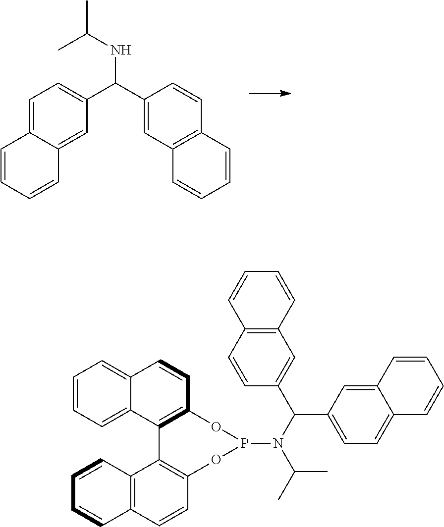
C1=C2C(=CC(C(C3=CC4=C(C=C3)C=CC=C4)NC(C)C)=C1)C=CC=C2.C1=CC=C2C(=C1)C=CC1=C2C2=C(C=CC3=C2C=CC=C3)OP(N(C(C)C)C(C2=CC=C3C(=C2)C=CC=C3)C2=CC3=C(C=C2)C=CC=C3)O1
